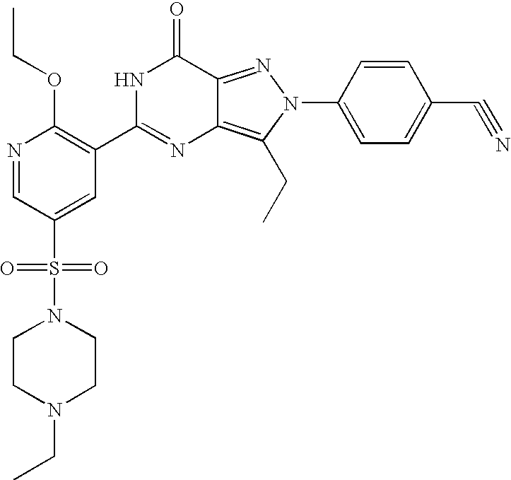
N1=CC(S(=O)(=O)N2CCN(CC)CC2)=CC(C2=NC3=C(CC)N(C4=CC=C(C#N)C=C4)N=C3C(=O)N2)=C1OCC
